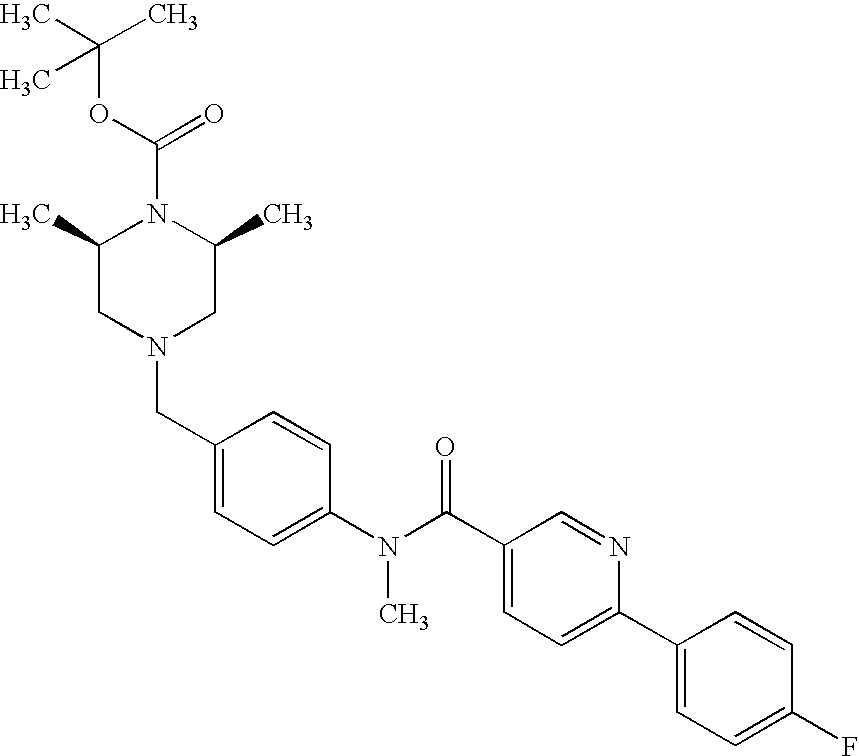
O(C(=O)N1C(C)CN(CC2=CC=C(N(C(C3=CC=C(C4=CC=C(F)C=C4)N=C3)=O)C)C=C2)CC1C)C(C)(C)C
